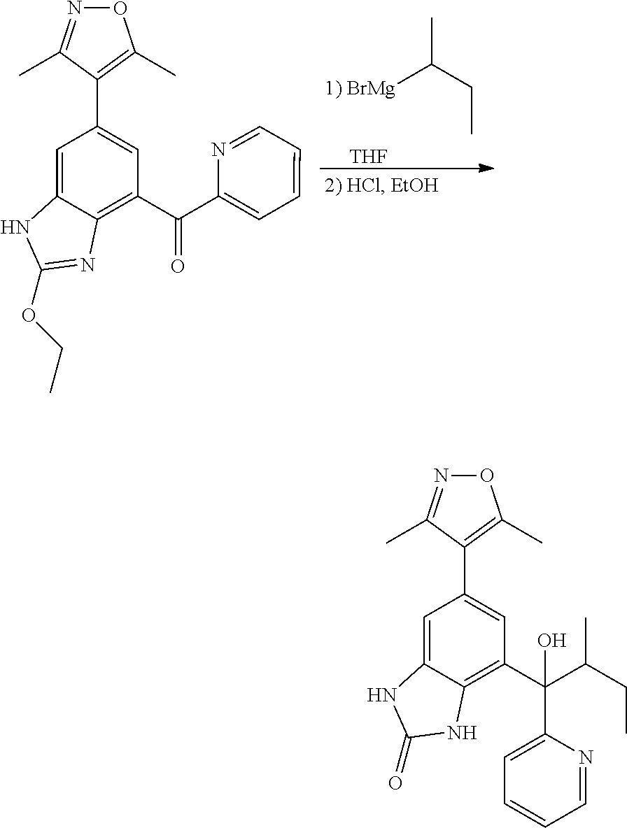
CCC(C)[1) BrMg].[THF].O1N=C(C)C(C2=CC(C(C3=CC=CC=N3)=O)=C3C(=C2)NC(OCC)=N3)=C1C.O1N=C(C)C(C2=CC(C(C(CC)C)(C3=CC=CC=N3)O)=C3C(=C2)NC(=O)N3)=C1C
